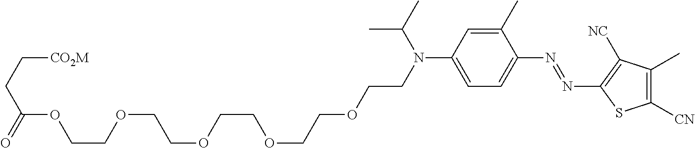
C1(C)=CC(N(CCOCCOCCOCCOCCOC(CC[CO2M])=O)C(C)C)=CC=C1N=NC1=C([NC])C(C)=C([CN])S1
